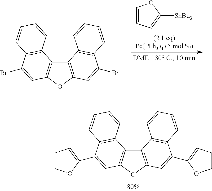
C12=C(OC3=C1C1=C(C(Br)=C3)C=CC=C1)C=C(Br)C1=C2C=CC=C1.C1=CC=C([SnBu3])O1.C12=C(OC3=C1C1=C(C(C4=CC=CO4)=C3)C=CC=C1)C=C(C1=CC=CO1)C1=C2C=CC=C1
